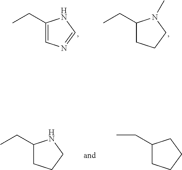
C1(CC)=CN=CN1.C1(CC)CCCN1C.C1(CC)CCCN1.C1(CC)CCCC1
